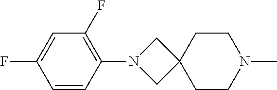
C1=CC(F)=CC(F)=C1N1CC2(C1)CCN(C)CC2
